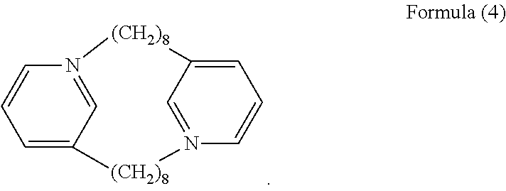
C1=C2C=N(C=C1)[(CH2)8]C1=CC=CN(=C1)[(CH2)8]2
